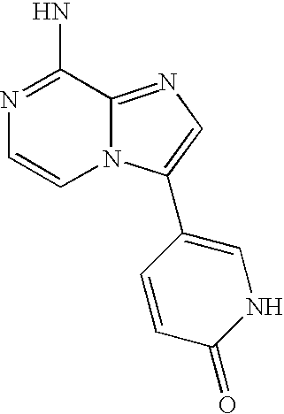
C1(N)=NC=CN2C1=NC=C2C1=CNC(=O)C=C1
